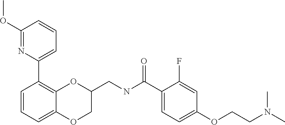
C1(OC)=NC(C2=C3C(=CC=C2)OCC(CNC(C2=CC=C(OCCN(C)C)C=C2F)=O)O3)=CC=C1
